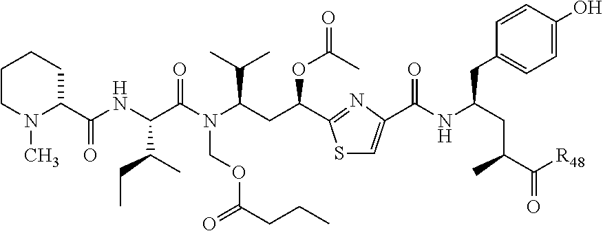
C1CN(C)C(C(NC(C(N(C(CC(OC(=O)C)C2=NC(C(NC(CC(C(=O)[R48])C)CC3=CC=C(O)C=C3)=O)=CS2)C(C)C)COC(CCC)=O)=O)C(CC)C)=O)CC1
